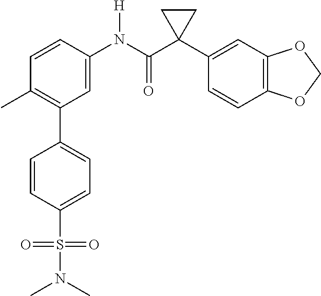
C1=C(N(C(C2(C3=CC4=C(C=C3)OCO4)CC2)=O)[H])C=CC(C)=C1C1=CC=C(S(=O)(=O)N(C)C)C=C1
